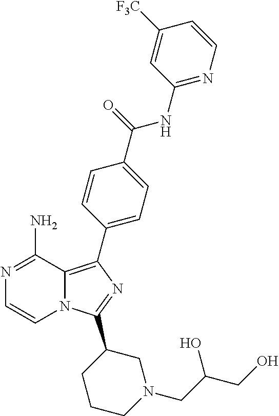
N1=C(N)C2=C(C3=CC=C(C(=O)NC4=NC=CC([F3C])=C4)C=C3)N=C(C3CCCN(CC(CO)O)C3)N2C=C1
